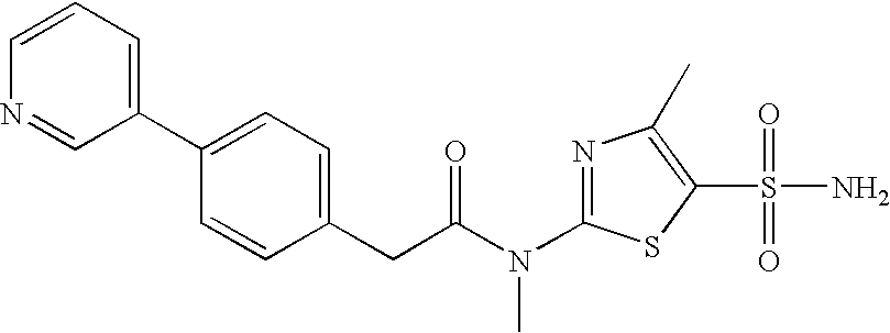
C1=CC=C(C2=CC=C(CC(N(C3=NC(C)=C(S(=O)(=O)N)S3)C)=O)C=C2)C=N1
